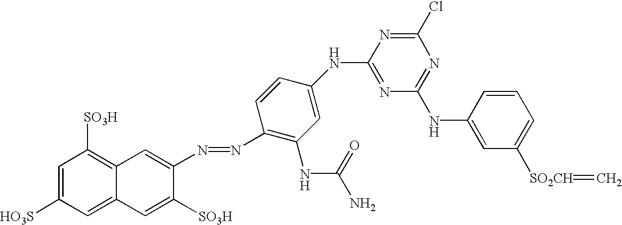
C1=C([HO3S])C=C2C(=C1[SO3H])C=C(N=NC1=C(NC(=O)N)C=C(NC3=NC(NC4=CC([SO2CH]=C)=CC=C4)=NC(Cl)=N3)C=C1)C([SO3H])=C2
